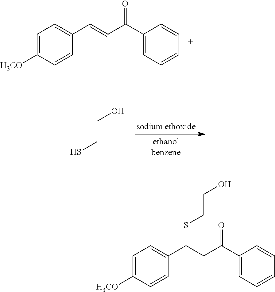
C1=C([H3CO])C=CC(C(CC(C2=CC=CC=C2)=O)SCCO)=C1.C1=C([H3CO])C=CC(C=CC(C2=CC=CC=C2)=O)=C1.C(CS)O
